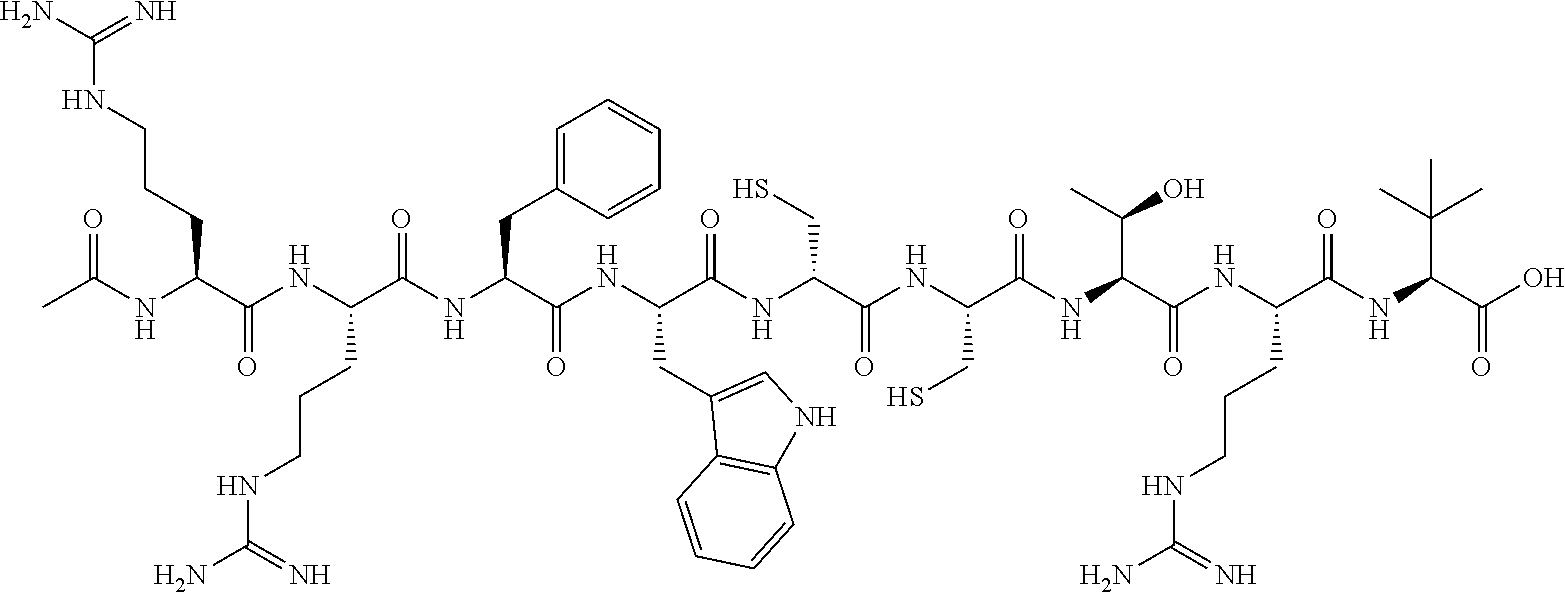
C(NCCCC(C(NC(C(NC(C(NC(C(=O)NC(C(NC(C(NC(C(NC(C(NC(C(O)=O)C(C)(C)C)=O)CCCNC(N)=N)=O)C(C)O)=O)CS)=O)CS)CC1=CNC2=C1C=CC=C2)=O)CC1=CC=CC=C1)=O)CCCNC(N)=N)=O)NC(C)=O)(=N)N
